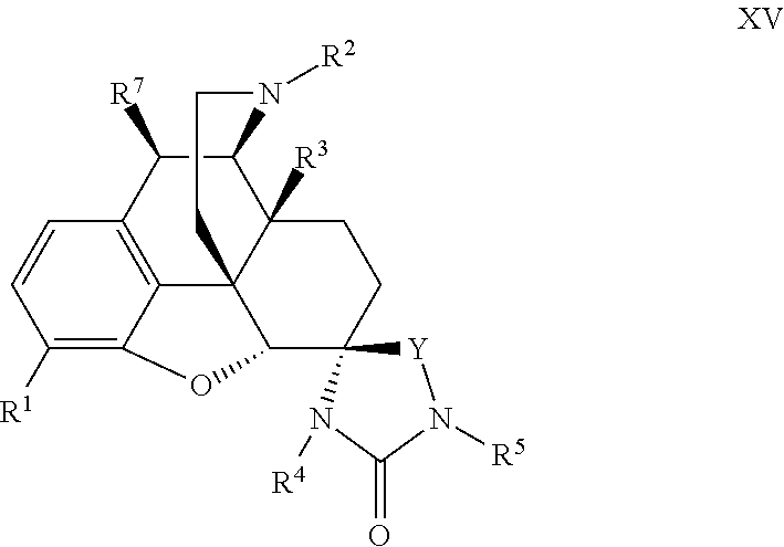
C1([R1])=C2C3=C(C=C1)C([R7])C1C4([R3])C3(C(C3(CC4)[Y]N([R5])C(=O)N3[R4])O2)CCN1[R2]
